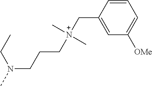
N(CCC[N+](C)(CC1=CC([OMe])=CC=C1)C)(C)CC
